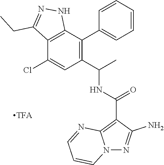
N12N=C(N)C(C(=O)NC(C3=C(C4=CC=CC=C4)C4=C(C(Cl)=C3)C(CC)=NN4)C)=C1N=CC=C2
